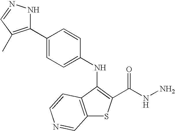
C12=C(C(NC3=CC=C(C4=C(C)C=NN4)C=C3)=C(C(NN)=O)S1)C=CN=C2
